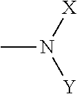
CN([X])[Y]
